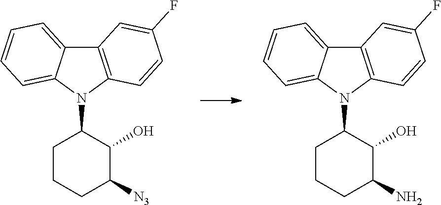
C12=C(N(C3CCCC([N3])C3O)C3=CC=CC=C13)C=CC(F)=C2.C12=C(N(C3CCCC(N)C3O)C3=CC=CC=C13)C=CC(F)=C2
